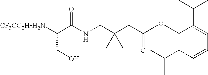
[CF3CO2HH2N]C(C(NCC(CC(=O)OC1=C(C(C)C)C=CC=C1C(C)C)(C)C)=O)CO
